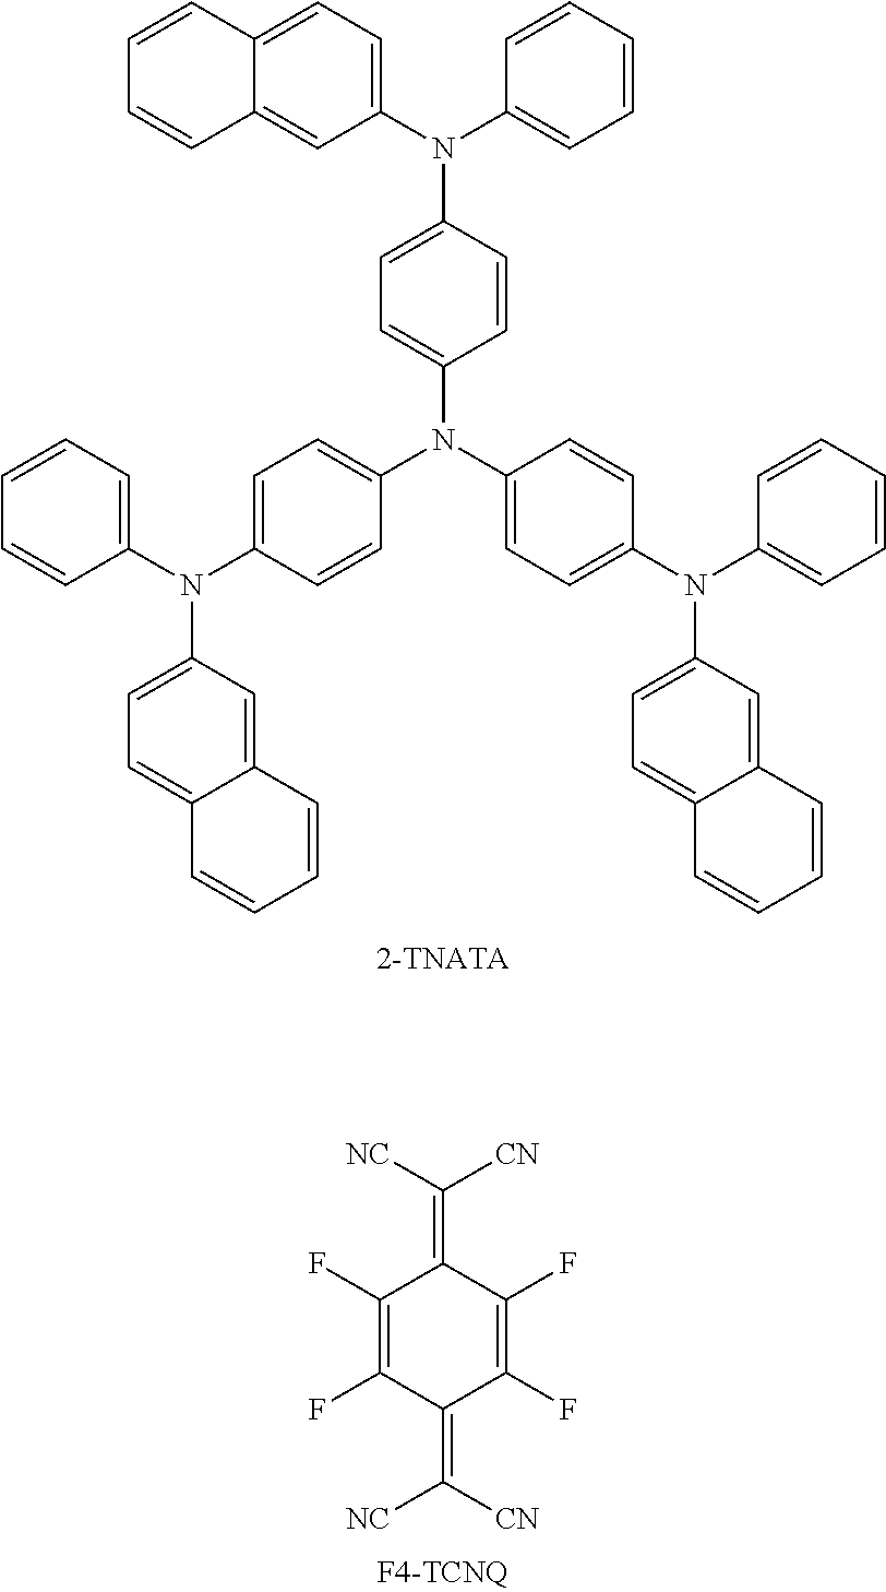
C1=CC(N(C2=CC=C3C(=C2)C=CC=C3)C2=CC=CC=C2)=CC=C1N(C1=CC=C(N(C2=CC=CC=C2)C2=CC=C3C(=C2)C=CC=C3)C=C1)C1=CC=C(N(C2=CC=CC=C2)C2=CC=C3C(=C2)C=CC=C3)C=C1.C1(F)=C(F)C(=C([CN])[NC])C(F)=C(F)C1=C([NC])[CN]
